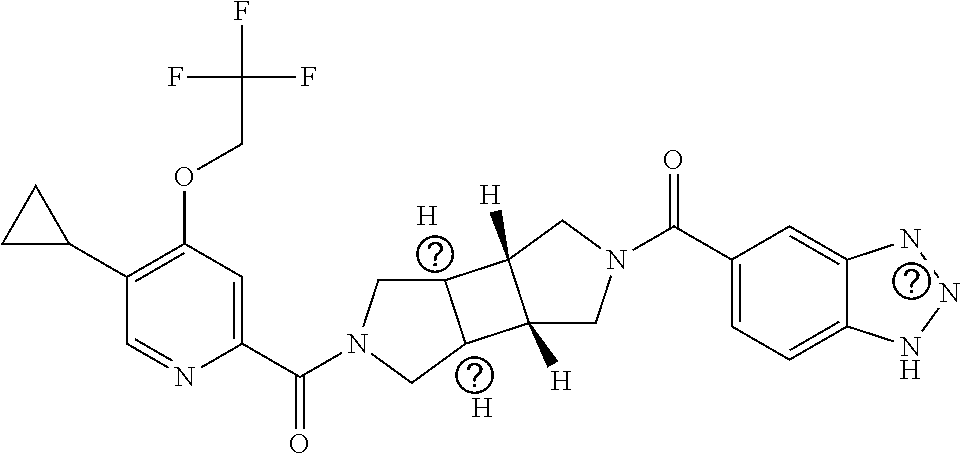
C1(C2CC2)=C(OCC(F)(F)F)C=C(C(N2CC3C(C2)C2([H])C3([H])CN(C(C3=CC=C4C(=C3)NNN4)=O)C2)=O)N=C1.[H].[H]
